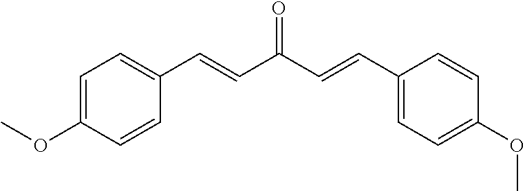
C(C(C=CC1=CC=C(OC)C=C1)=O)=CC1=CC=C(OC)C=C1
